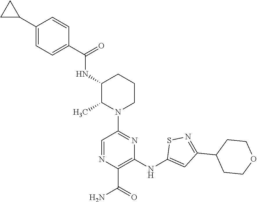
C1(C2CC2)=CC=C(C(=O)NC2C(C)N(C3=NC(NC4=CC(C5CCOCC5)=NS4)=C(C(=O)N)N=C3)CCC2)C=C1
